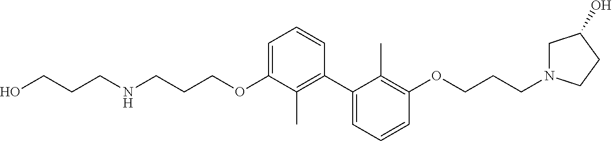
C1=C(OCCCNCCCO)C(C)=C(C2=CC=CC(OCCCN3CC(O)CC3)=C2C)C=C1
